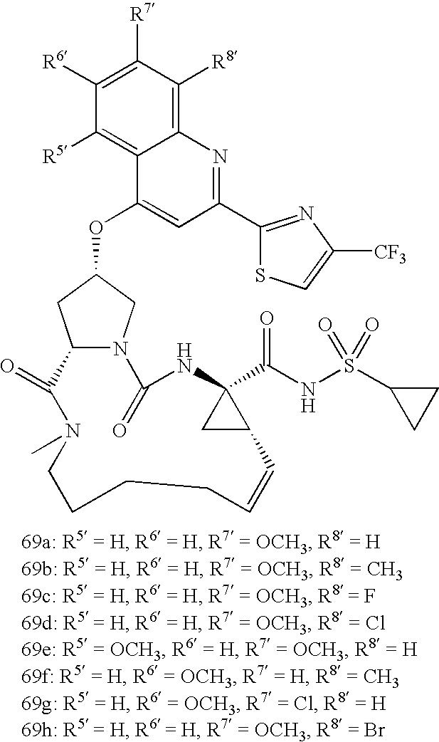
C1([R6])=C([R7])C([R8])=C2C(=C1[R5])C(OC1CN3C(C1)C(=O)N(C)CCCCC=CC1C(C(NS(C4CC4)(=O)=O)=O)(NC3=O)C1)=CC(C1=NC([CF3])=CS1)=N2
